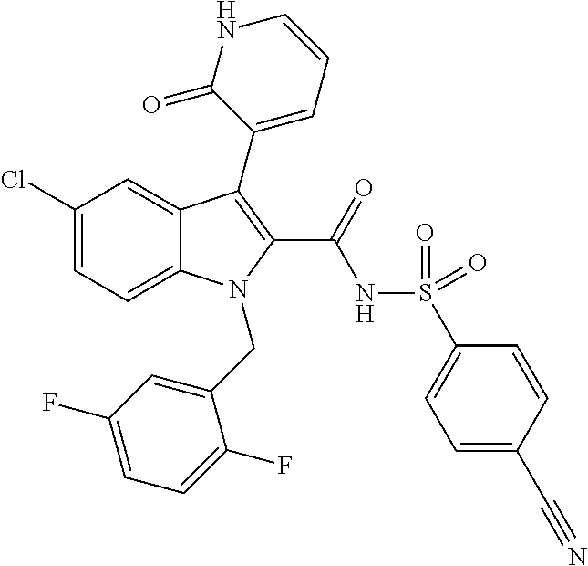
C1(Cl)=CC=C2C(=C1)C(C1=CC=CNC1=O)=C(C(=O)NS(=O)(=O)C1=CC=C(C#N)C=C1)N2CC1=CC(F)=CC=C1F
